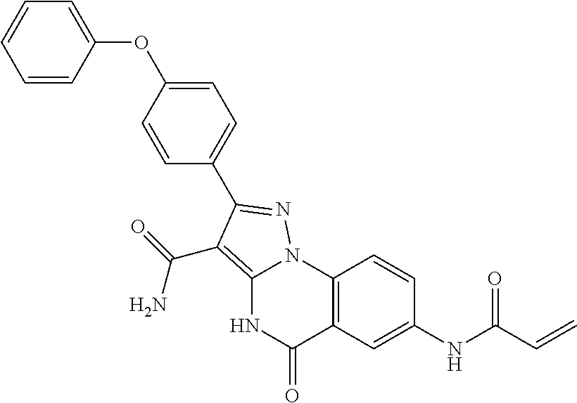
C12=C(C(=O)N)C(C3=CC=C(OC4=CC=CC=C4)C=C3)=NN1C1=C(C(=O)N2)C=C(NC(C=C)=O)C=C1
